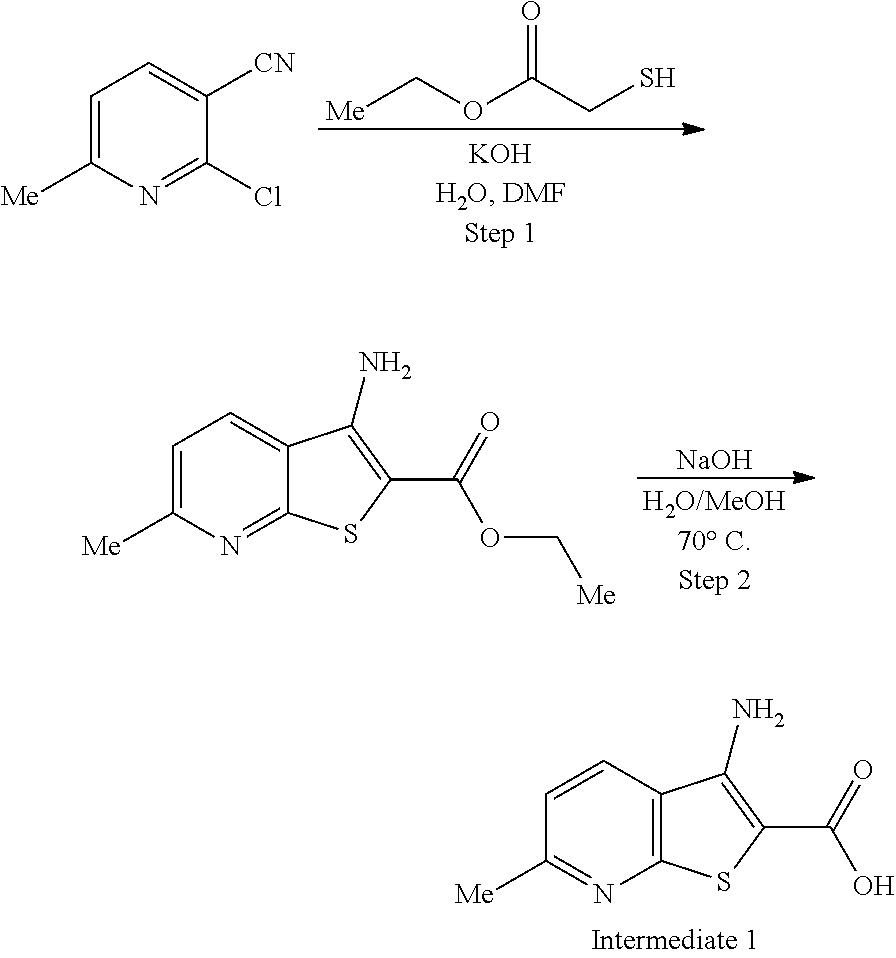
C1=C([Me])N=C(Cl)C([CN])=C1.O=C(CS)OC[Me].C1=C([Me])N=C2C(=C1)C(N)=C(C(=O)OC[Me])S2.[NaOH].C1=CC2=C(N=C1[Me])SC(C(=O)O)=C2N
